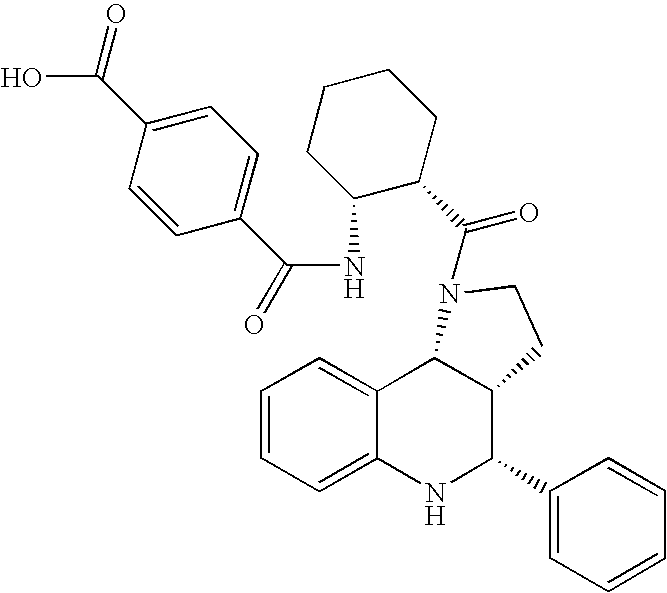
C1=CC=C2C(=C1)C1C(C(C3=CC=CC=C3)N2)CCN1C(=O)C1CCCCC1NC(=O)C1=CC=C(C(O)=O)C=C1
